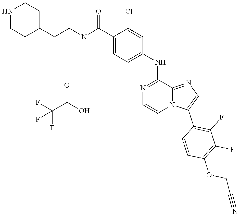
C12=NC=C(C3=C(F)C(F)=C(OCC#N)C=C3)N1C=CN=C2NC1=CC=C(C(N(CCC2CCNCC2)C)=O)C(Cl)=C1.FC(C(O)=O)(F)F
